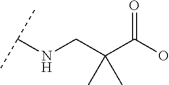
C(C(C(O)=O)(C)C)NC(C)C
